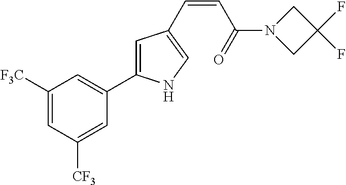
C1([F3C])=CC([CF3])=CC(C2=CC(C=CC(N3CC(F)(F)C3)=O)=CN2)=C1
